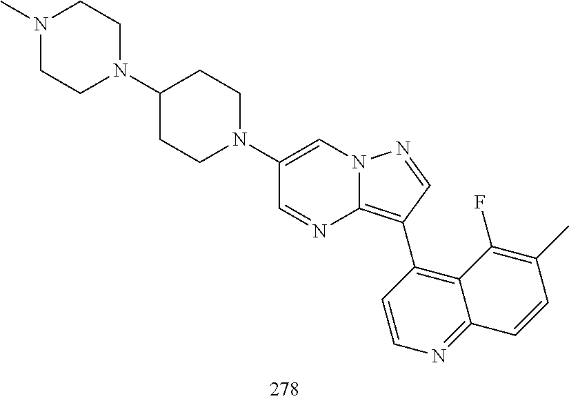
C1(C2=C3N=CC(N4CCC(N5CCN(C)CC5)CC4)=CN3N=C2)=C2C(=NC=C1)C=CC(C)=C2F
